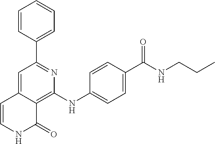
C1(C2=NC(NC3=CC=C(C(NCCC)=O)C=C3)=C3C(=C2)C=CNC3=O)=CC=CC=C1
